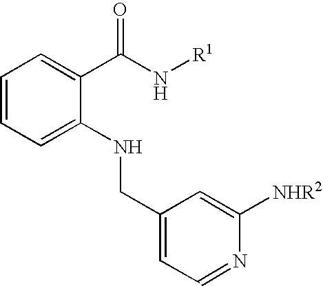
C1=CC=C(NCC2=CC=NC([NHR2])=C2)C(C(N[R1])=O)=C1
